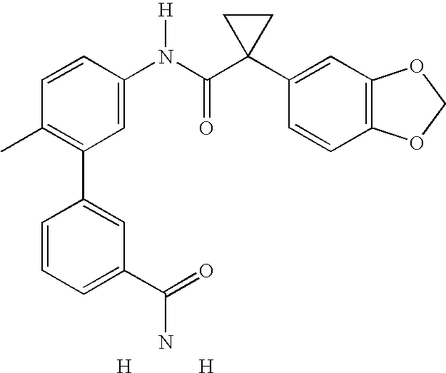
C1=CC(N(C(C2(C3=CC4=C(C=C3)OCO4)CC2)=O)[H])=CC(C2=CC(C(=O)N)=CC=C2)=C1C.[H].[H]
